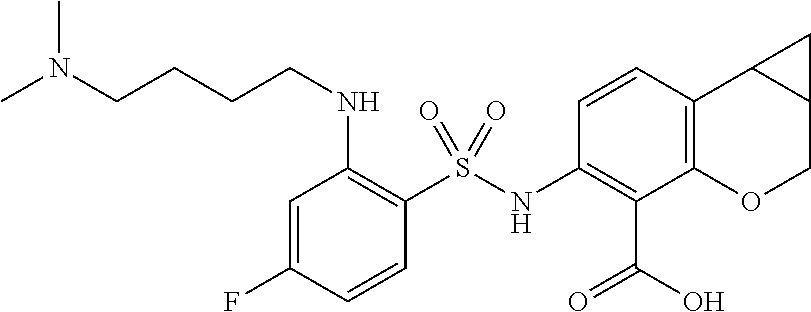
C1(NS(C2=C(NCCCCN(C)C)C=C(F)C=C2)(=O)=O)=C(C(O)=O)C2=C(C3C(CO2)C3)C=C1
